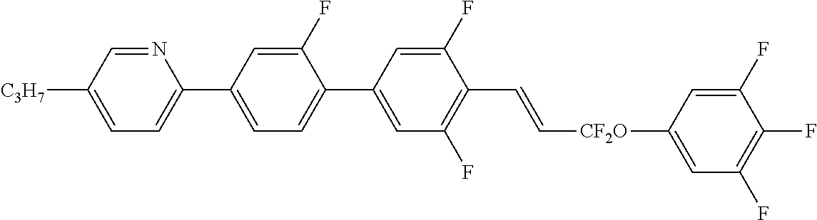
C1(F)=CC(C2=CC=C([C3H7])C=N2)=CC=C1C1=CC(F)=C(C=C[CF2O]C2=CC(F)=C(F)C(F)=C2)C(F)=C1
